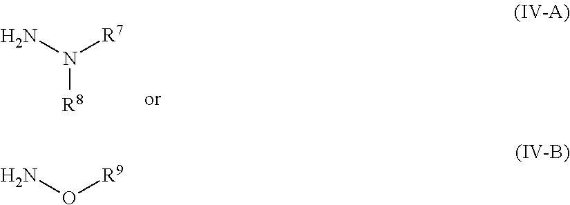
N([R8])(N)[R7].O(N)[R9]
